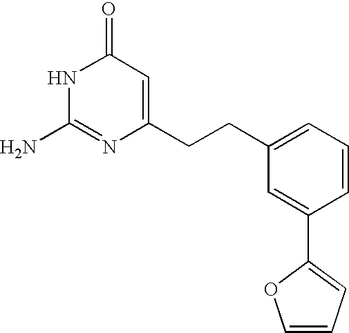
C1=CC=C(CCC2=CC(=O)NC(N)=N2)C=C1C1=CC=CO1
